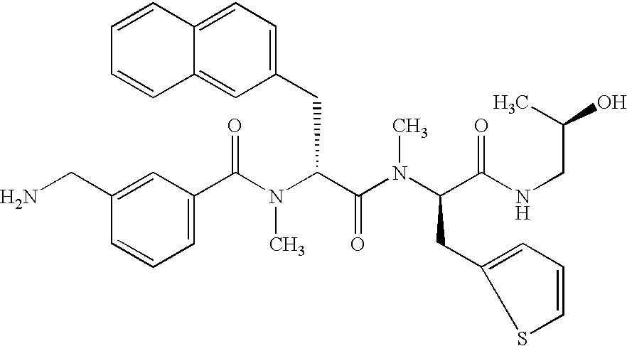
C1(C(N(C(C(=O)N(C)C(CC2=CC=CS2)C(=O)NCC(C)O)CC2=CC=C3C(=C2)C=CC=C3)C)=O)=CC=CC(CN)=C1
